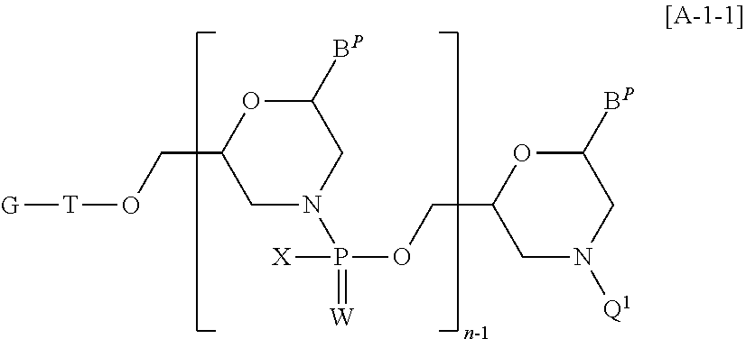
C1([BP])OC(CO[T][G])CN(P(=[W])(OCC2CN([Q1])CC([BP])O2)[X])C1
